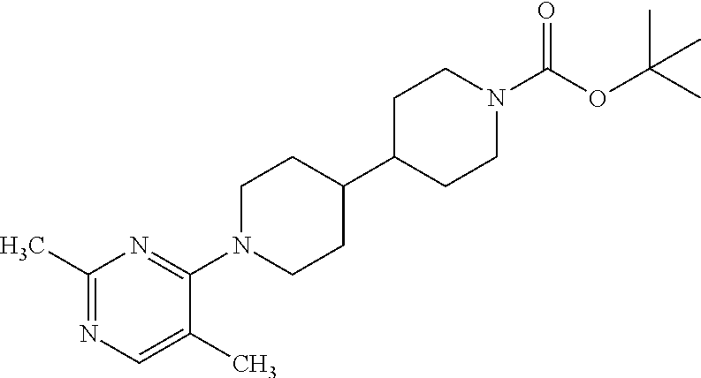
C1(C)=NC=C(C)C(N2CCC(C3CCN(C(OC(C)(C)C)=O)CC3)CC2)=N1
